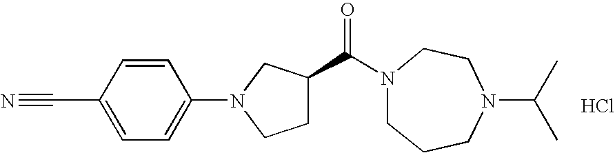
Cl.C1=CC(N2CC(C(N3CCCN(C(C)C)CC3)=O)CC2)=CC=C1C#N
